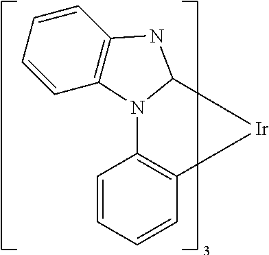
C1=CC=CC2=C1N1C3=C(C=CC=C3)NC1[Ir]2
